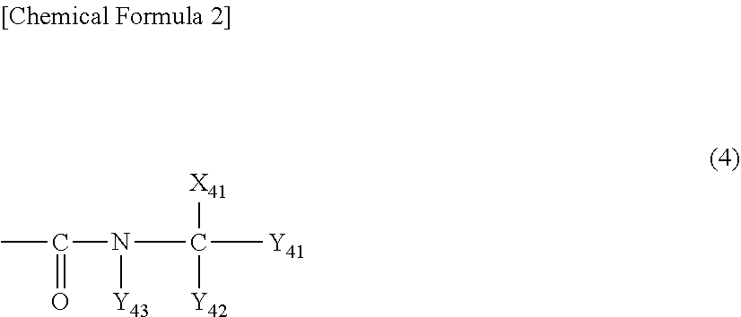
CC(N(C([Y41])([Y42])[X41])[Y43])=O
